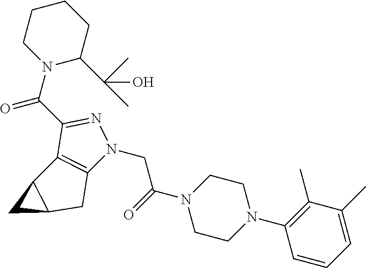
C1CC(C(C)(C)O)N(C(C2=NN(CC(=O)N3CCN(C4=C(C)C(C)=CC=C4)CC3)C3=C2C2C(C3)C2)=O)CC1
